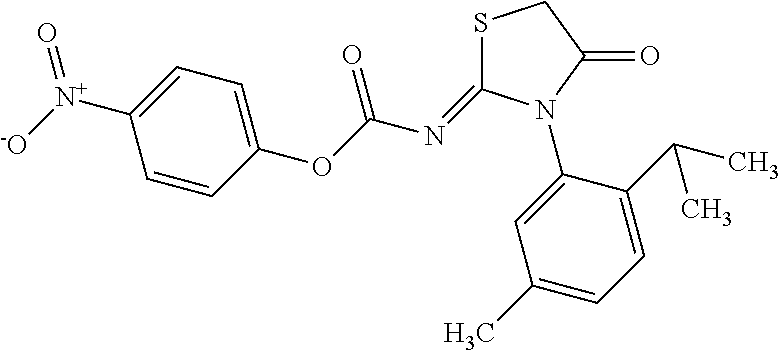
C1([N+]([-O])=O)=CC=C(OC(=O)N=C2SCC(=O)N2C2=CC(C)=CC=C2C(C)C)C=C1
